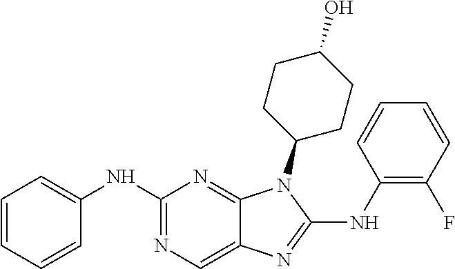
C1(NC2=C(F)C=CC=C2)=NC2=CN=C(NC3=CC=CC=C3)N=C2N1C1CCC(O)CC1
